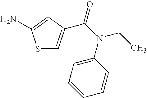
S1C=C(C(N(C2=CC=CC=C2)CC)=O)C=C1N
